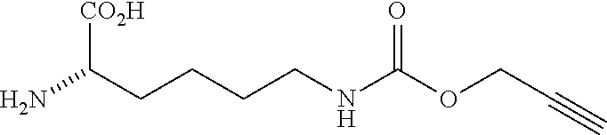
C(N)(CCCCNC(OCC#C)=O)[CO2H]
